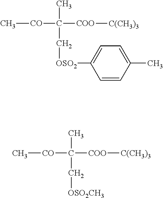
C1=CC(C)=CC=C1[OSO2]CC(C)([CO]C)[COO][C(CH3)3].C([OSO2CH3])C(C)([CO]C)[COO][C(CH3)3]
